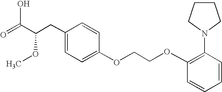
C1=CC(CC(C(=O)O)OC)=CC=C1OCCOC1=C(N2CCCC2)C=CC=C1
